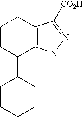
C1CC(C2CCCCC2)C2=C(C1)C([CO2H])=NN2
